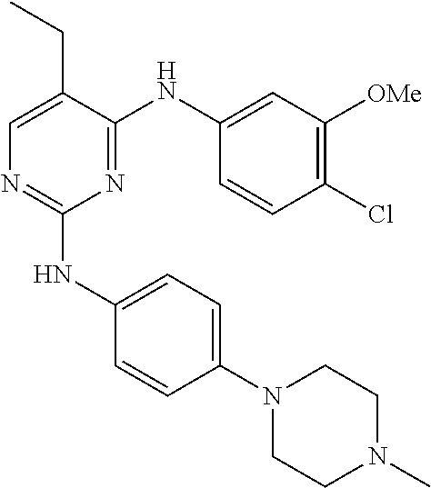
N1(C2=CC=C(NC3=NC=C(CC)C(NC4=CC([OMe])=C(Cl)C=C4)=N3)C=C2)CCN(C)CC1
